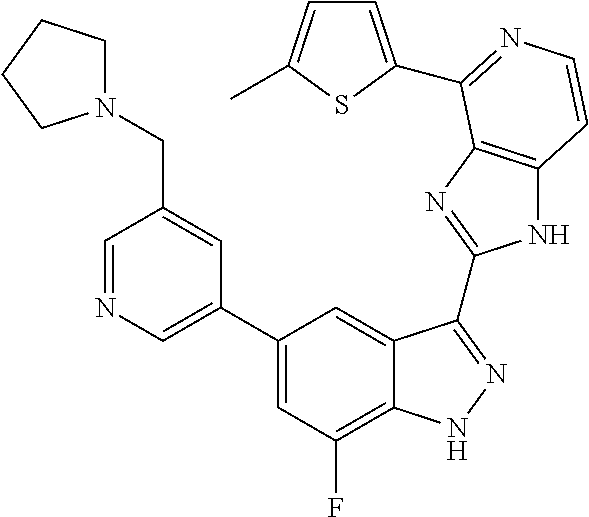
C1=C(C2=CC(F)=C3C(=C2)C(C2=NC4=C(N2)C=CN=C4C2=CC=C(C)S2)=NN3)C=C(CN2CCCC2)C=N1
